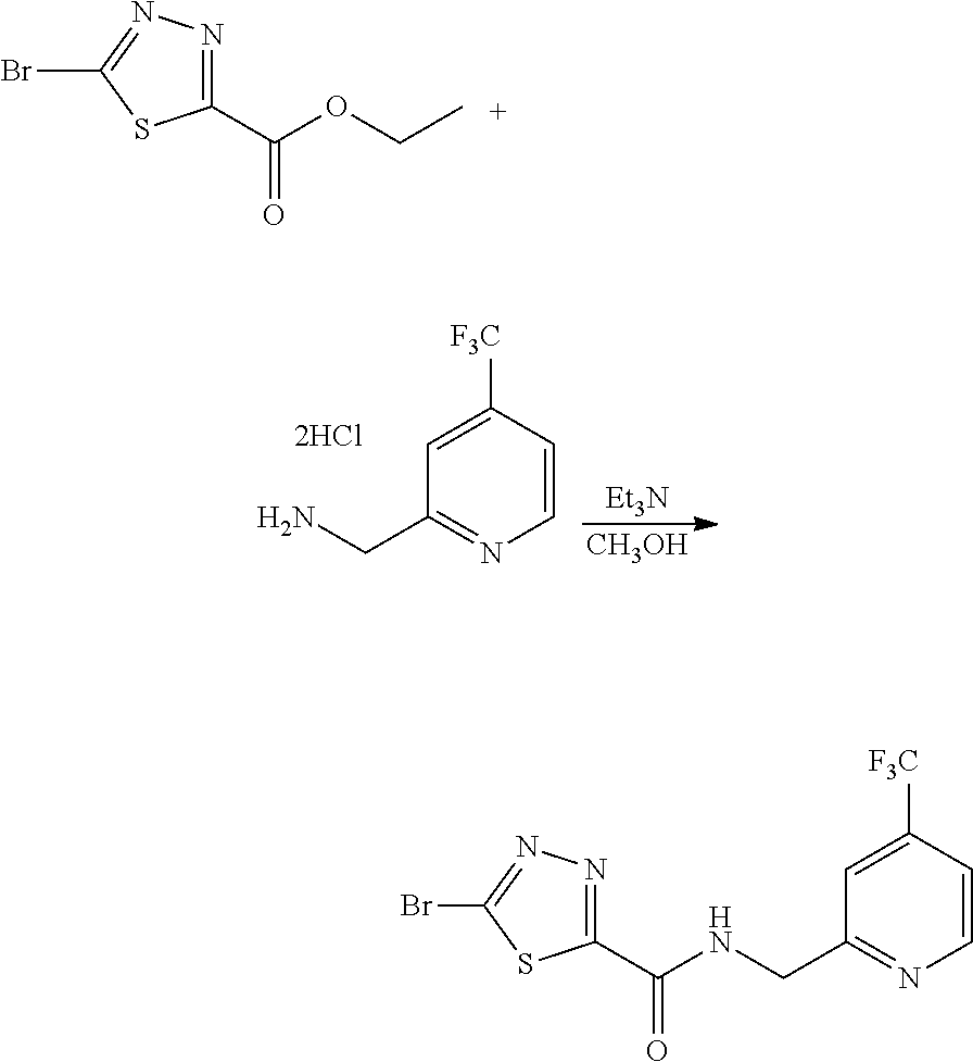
C1(C(OCC)=O)=NN=C(Br)S1.NCC1=NC=CC([F3C])=C1.[CH3OH].[Et3N].C1(C(NCC2=NC=CC([F3C])=C2)=O)=NN=C(Br)S1
